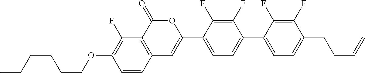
C12=C(C(=O)OC(C3=CC=C(C4=CC=C(CCC=C)C(F)=C4F)C(F)=C3F)=C1)C(F)=C(OCCCCCC)C=C2
